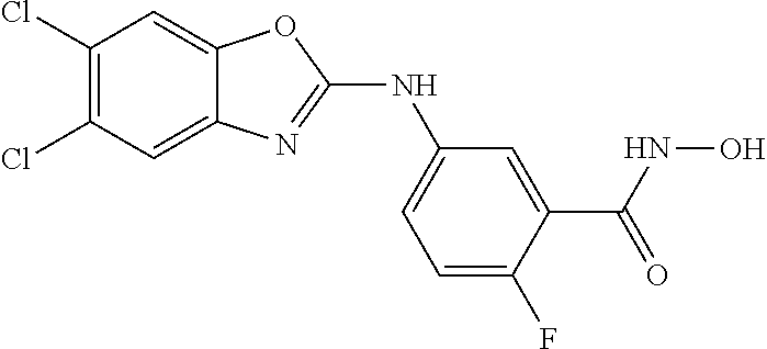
C1(Cl)=C(Cl)C=C2C(=C1)OC(NC1=CC=C(F)C(C(=O)NO)=C1)=N2
